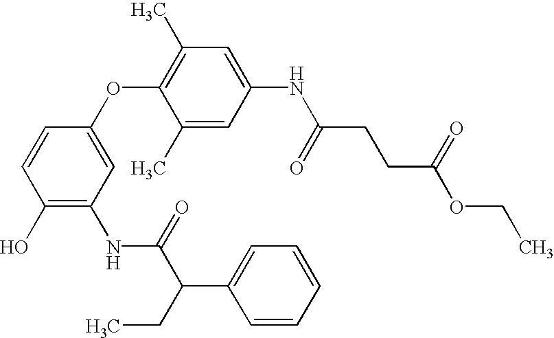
C1(O)=C(NC(=O)C(C2=CC=CC=C2)CC)C=C(OC2=C(C)C=C(NC(=O)CCC(OCC)=O)C=C2C)C=C1
